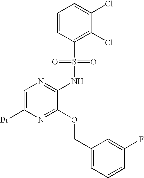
C1=C(Br)N=C(OCC2=CC=CC(F)=C2)C(NS(C2=C(Cl)C(Cl)=CC=C2)(=O)=O)=N1
